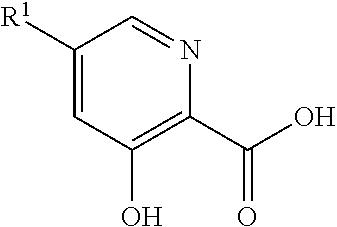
C1([R1])=CC(O)=C(C(=O)O)N=C1
